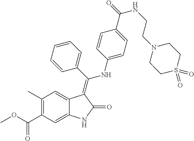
C1(C)=C(C(OC)=O)C=C2C(=C1)C(=C(C1=CC=CC=C1)NC1=CC=C(C(=O)NCCN3CCS(=O)(=O)CC3)C=C1)C(=O)N2
